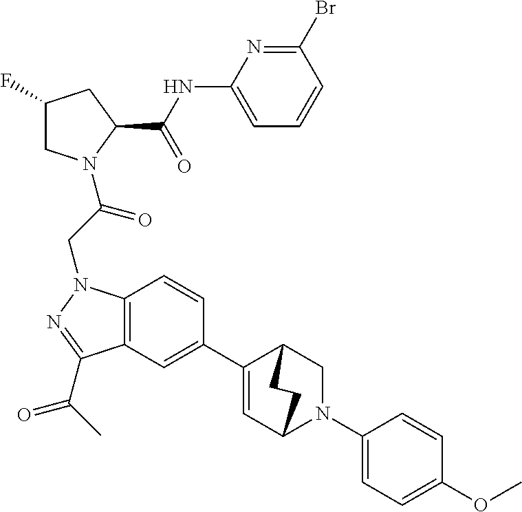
C1(F)CN(C(CN2C3=C(C(C(C)=O)=N2)C=C(C2=CC4N(C5=CC=C(OC)C=C5)CC2CC4)C=C3)=O)C(C(NC2=CC=CC(Br)=N2)=O)C1
